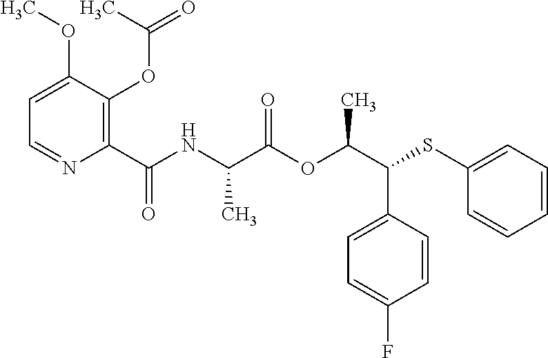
C1(C(=O)NC(C(OC(C(SC2=CC=CC=C2)C2=CC=C(F)C=C2)C)=O)C)=C(OC(=O)C)C(OC)=CC=N1
